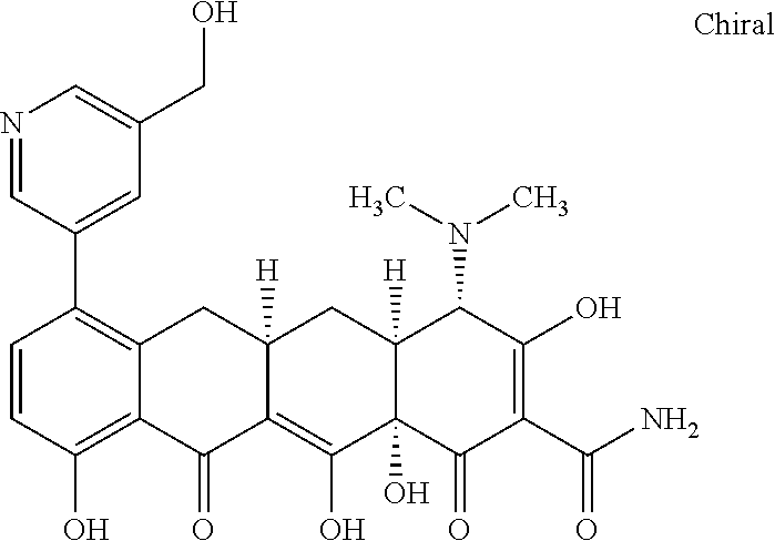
C1=CC(O)=C2C(=C1C1=CC(CO)=CN=C1)CC1([H])C(=C(O)C3(O)C([H])(C1)C(N(C)C)C(O)=C(C(N)=O)C3=O)C2=O
